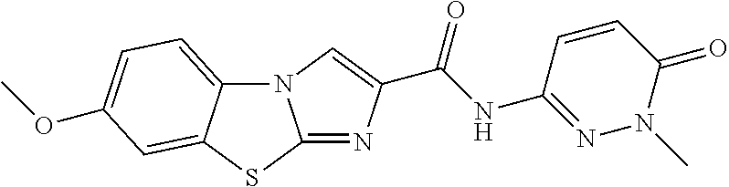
N12C3=CC=C(OC)C=C3SC1=NC(C(NC1=NN(C)C(=O)C=C1)=O)=C2
